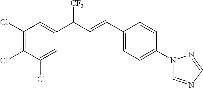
C1(C(C=CC2=CC=C(N3C=NC=N3)C=C2)[CF3])=CC(Cl)=C(Cl)C(Cl)=C1
